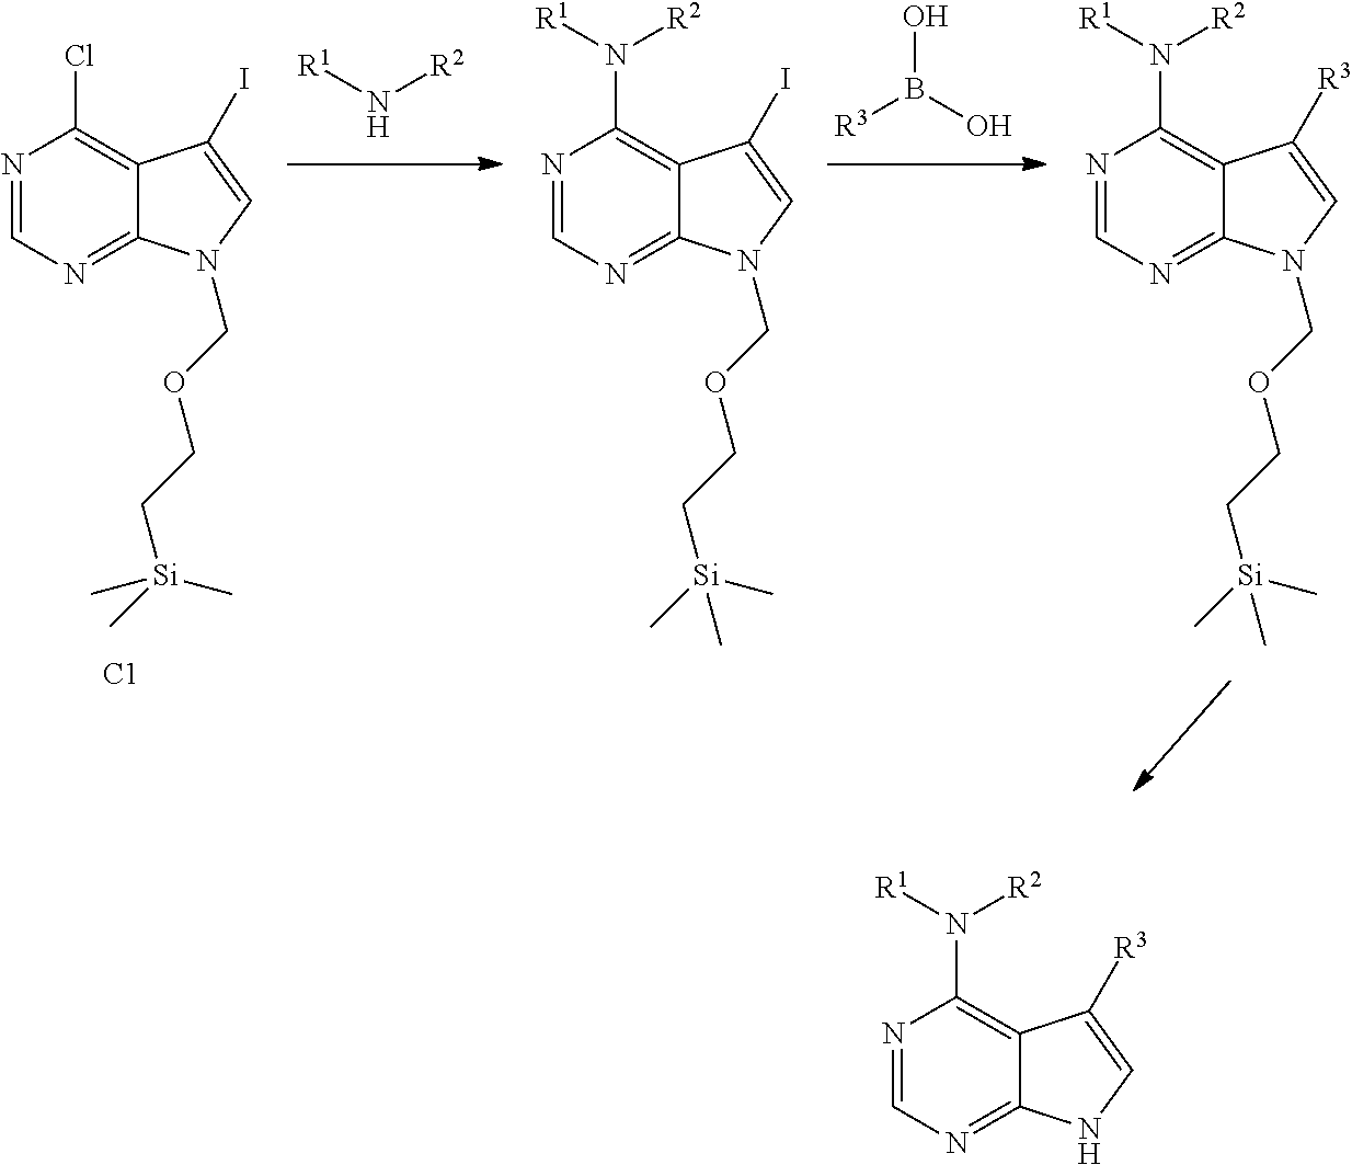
N1=CN=C2C(=C1Cl)C(I)=CN2COCC[Si](C)(C)C.[C1].N([R2])[R1].N1=CN=C2C(=C1N([R1])[R2])C(I)=CN2COCC[Si](C)(C)C.[R3]B(O)O.N1=CN=C2C(=C1N([R1])[R2])C([R3])=CN2COCC[Si](C)(C)C.N1=CN=C2C(=C1N([R1])[R2])C([R3])=CN2
